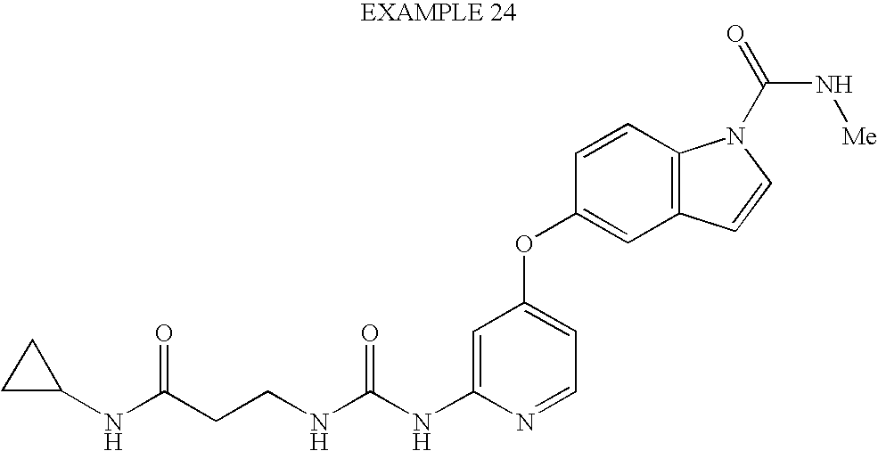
N(C(NC1=CC(OC2=CC3=C(C=C2)N(C(=O)N[Me])C=C3)=CC=N1)=O)CCC(NC1CC1)=O
